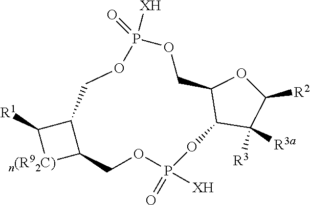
C1([R1])[n(R92C)]C2C1COP([XH])(=O)OCC1C(OP([XH])(=O)OC2)C([R3])([R3a])C([R2])O1
